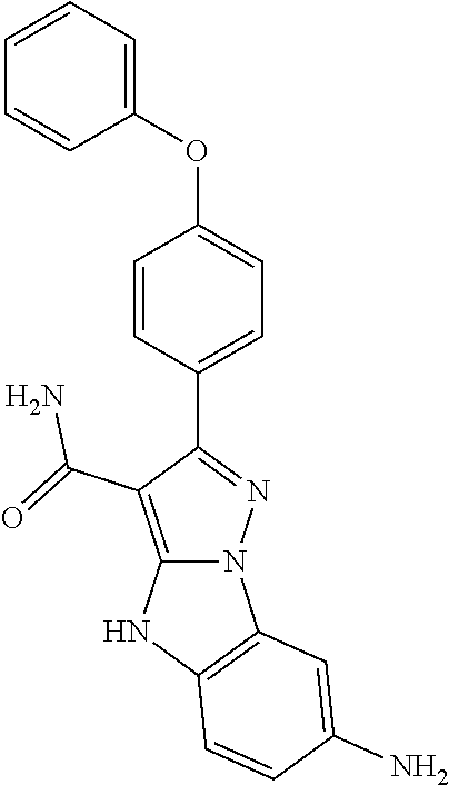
C1=C(C2=NN3C(=C2C(=O)N)NC2=C3C=C(N)C=C2)C=CC(OC2=CC=CC=C2)=C1
